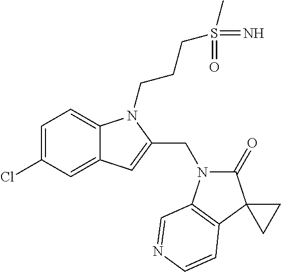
C1=C(Cl)C=C2C(=C1)N(CCCS(=N)(=O)C)C(CN1C(=O)C3(C4=C1C=NC=C4)CC3)=C2
